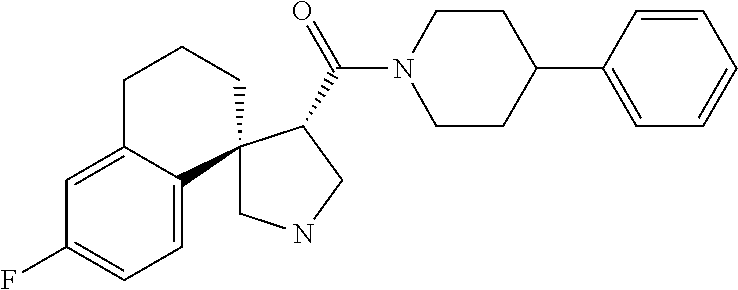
C12=CC(F)=CC=C1C1(CCC2)CNCC1C(N1CCC(C2=CC=CC=C2)CC1)=O
